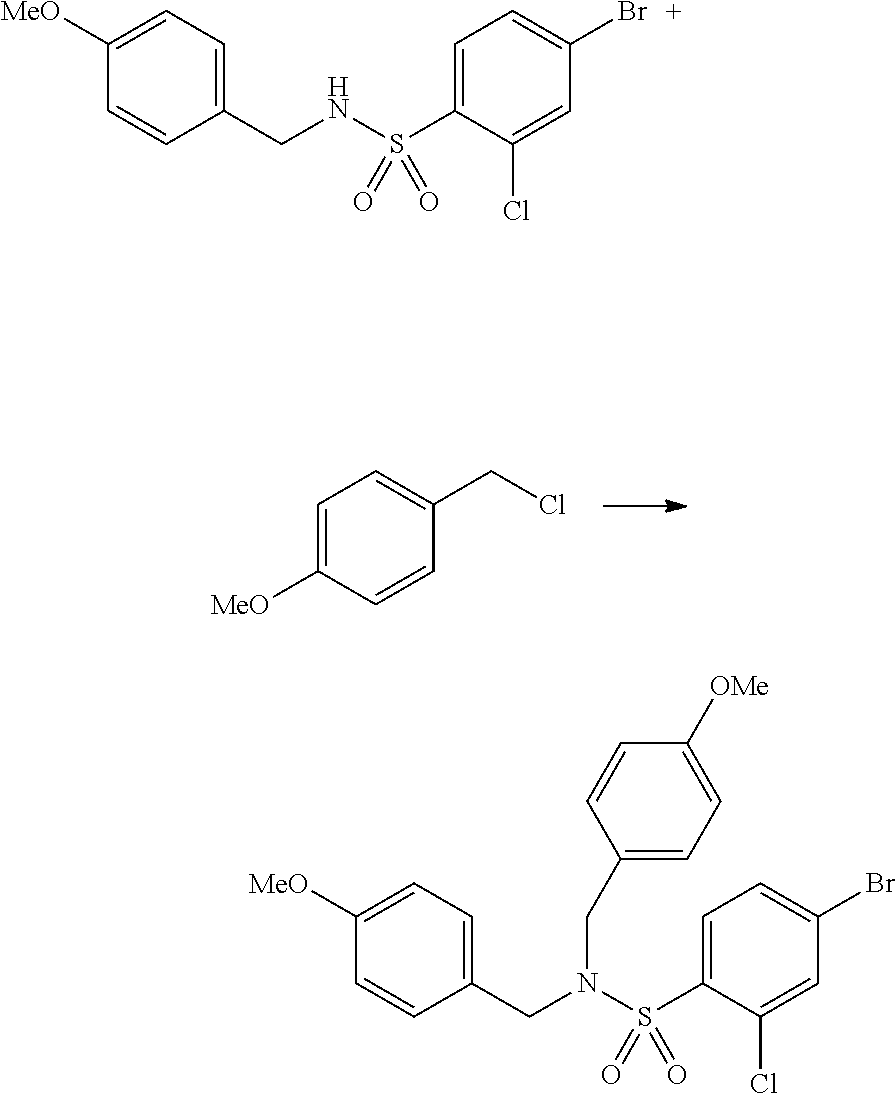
C1=C([MeO])C=CC(CCl)=C1.C1=C(S(NCC2=CC=C([MeO])C=C2)(=O)=O)C(Cl)=CC(Br)=C1.C1=C(S(N(CC2=CC=C([MeO])C=C2)CC2=CC=C([OMe])C=C2)(=O)=O)C(Cl)=CC(Br)=C1
